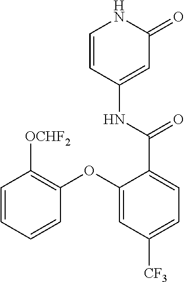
C1=CC(NC(=O)C2=CC=C([CF3])C=C2OC2=C([OCHF2])C=CC=C2)=CC(=O)N1
